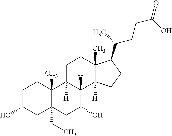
C1C(O)CC2(CC)C(C)(C1)C1([H])C([H])(C(O)C2)C2([H])C(C)(CC1)C(C(C)CCC(=O)O)CC2
